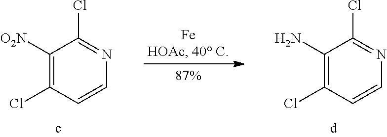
C1([O2N])=C(Cl)C=CN=C1Cl.C1(N)=C(Cl)C=CN=C1Cl
